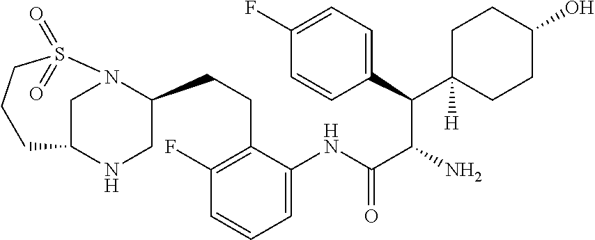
C(C(C(C1=CC=C(F)C=C1)C1([H])CCC(O)CC1)N)(=O)NC1=CC=CC(F)=C1CCC1CNC2CN1S(=O)(=O)CCC2
